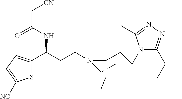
N1(CCC(C2=CC=C([NC])S2)NC(C[CN])=O)C2CC(N3C(C(C)C)=NN=C3C)CC1CC2
